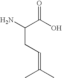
C(C(O)=O)(N)CC=C(C)C
